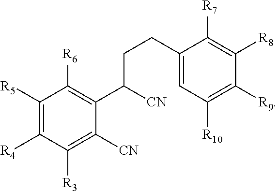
C1([R5])=C([R4])C([R3])=C([CN])C(C(CCC2=CC([R10])=C([R9])C([R8])=C2[R7])[CN])=C1[R6]
